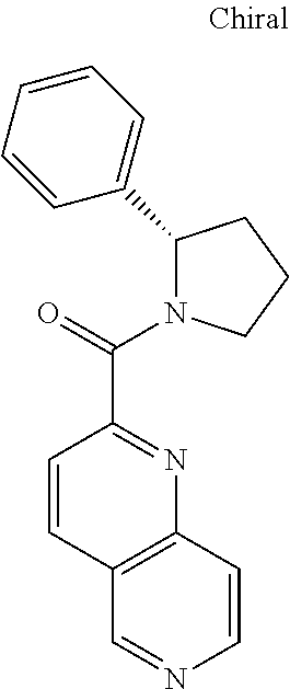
C1=CC(C(=O)N2C(C3=CC=CC=C3)CCC2)=NC2=C1C=NC=C2
